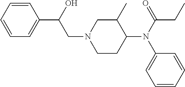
C1=CC=CC=C1C(CN1CCC(N(C2=CC=CC=C2)C(CC)=O)C(C)C1)O
